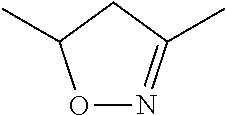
O1N=C(C)CC1C
